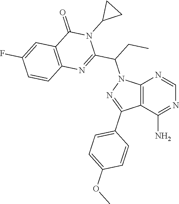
C12=C(C(N)=NC=N1)C(C1=CC=C(OC)C=C1)=NN2C(CC)C1=NC2=C(C(=O)N1C1CC1)C=C(F)C=C2
